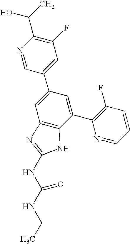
N1=CC(C2=CC3=C(C(C4=C(F)C=CC=N4)=C2)NC(NC(NCC)=O)=N3)=CC(F)=C1C(C)O
